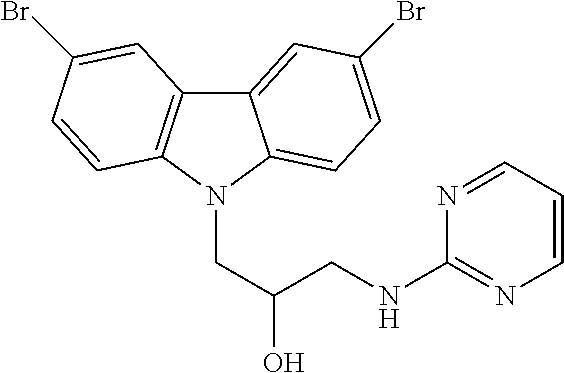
C12=CC(Br)=CC=C1N(CC(O)CNC1=NC=CC=N1)C1=C2C=C(Br)C=C1
